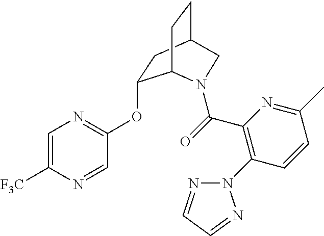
O(C1=NC=C([F3C])N=C1)C1CC2CCC1N(C(=O)C1=C(N3N=CC=N3)C=CC(C)=N1)C2
